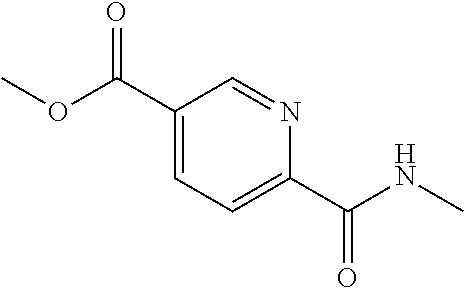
C1(C(OC)=O)=CC=C(C(NC)=O)N=C1
